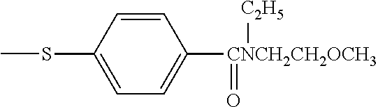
CSC1=CC=C([CNCH2CH2OCH3](=O)[C2H5])C=C1
